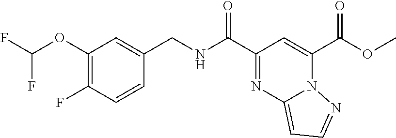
C1(C(NCC2=CC(OC(F)F)=C(F)C=C2)=O)=NC2=CC=NN2C(C(OC)=O)=C1
